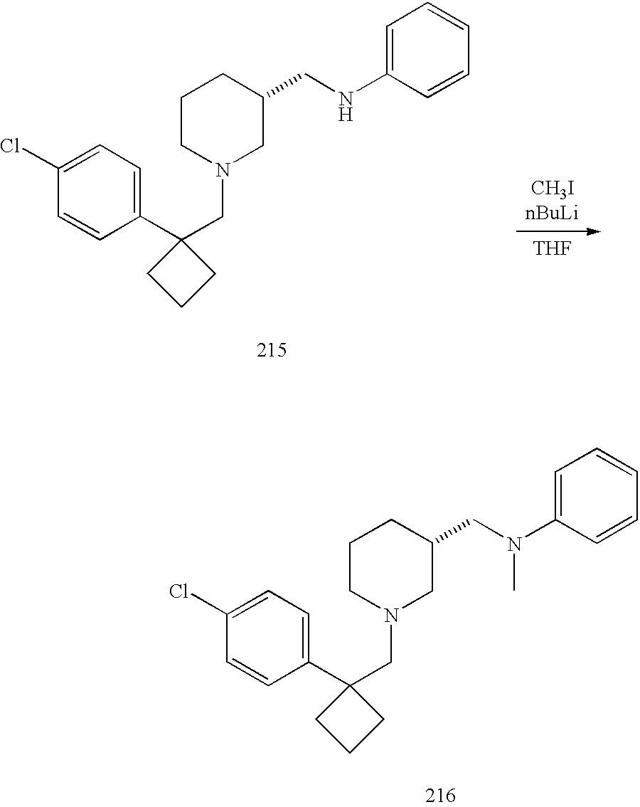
C1CN(CC2(C3=CC=C(Cl)C=C3)CCC2)CC(CN(C2=CC=CC=C2)C)C1.C1CN(CC2(C3=CC=C(Cl)C=C3)CCC2)CC(CNC2=CC=CC=C2)C1.[THF].[CH3I]
